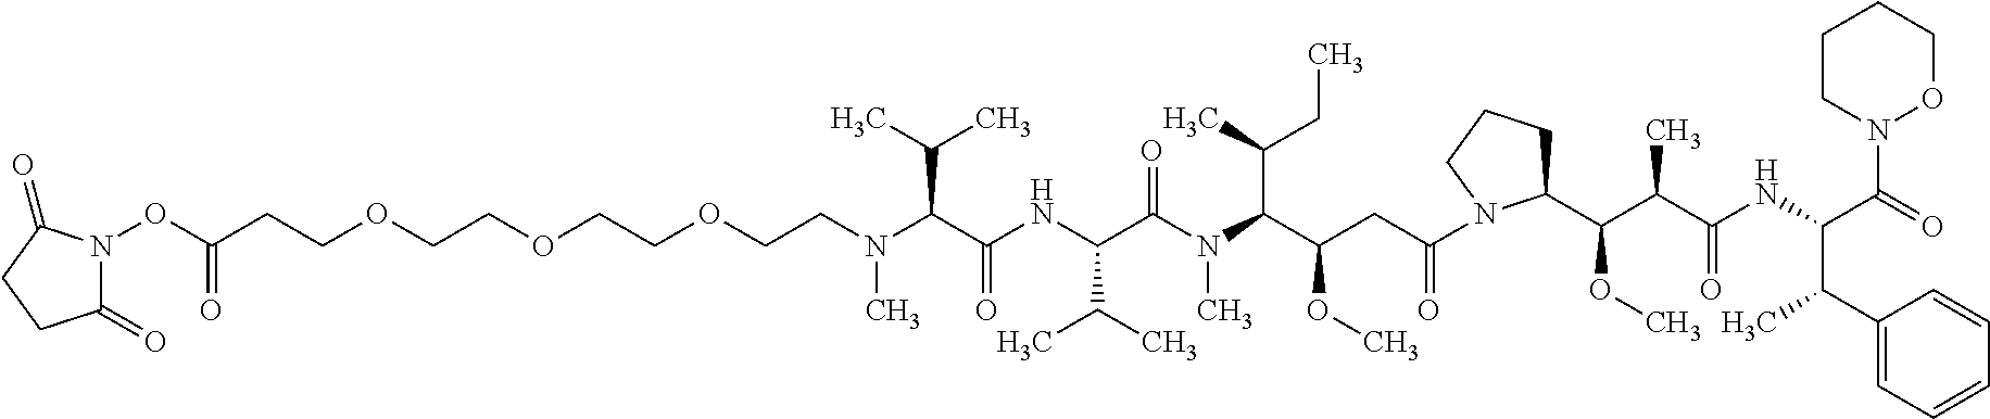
CN(CCOCCOCCOCCC(ON1C(=O)CCC1=O)=O)C(C(NC(C(N(C(C(CC(=O)N1C(C(OC)C(C)C(=O)NC(C(=O)N2OCCCC2)C(C)C2=CC=CC=C2)CCC1)OC)C(C)CC)C)=O)C(C)C)=O)C(C)C
